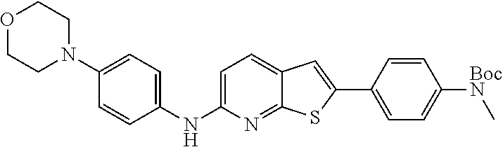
C1=C(NC2=CC=C(N3CCOCC3)C=C2)N=C2C(=C1)C=C(C1=CC=C([BocN]C)C=C1)S2
